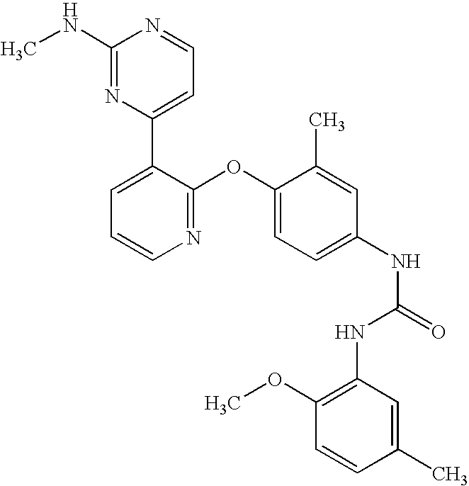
C1(NC)=NC(C2=CC=CN=C2OC2=CC=C(NC(=O)NC3=C(OC)C=CC(C)=C3)C=C2C)=CC=N1
